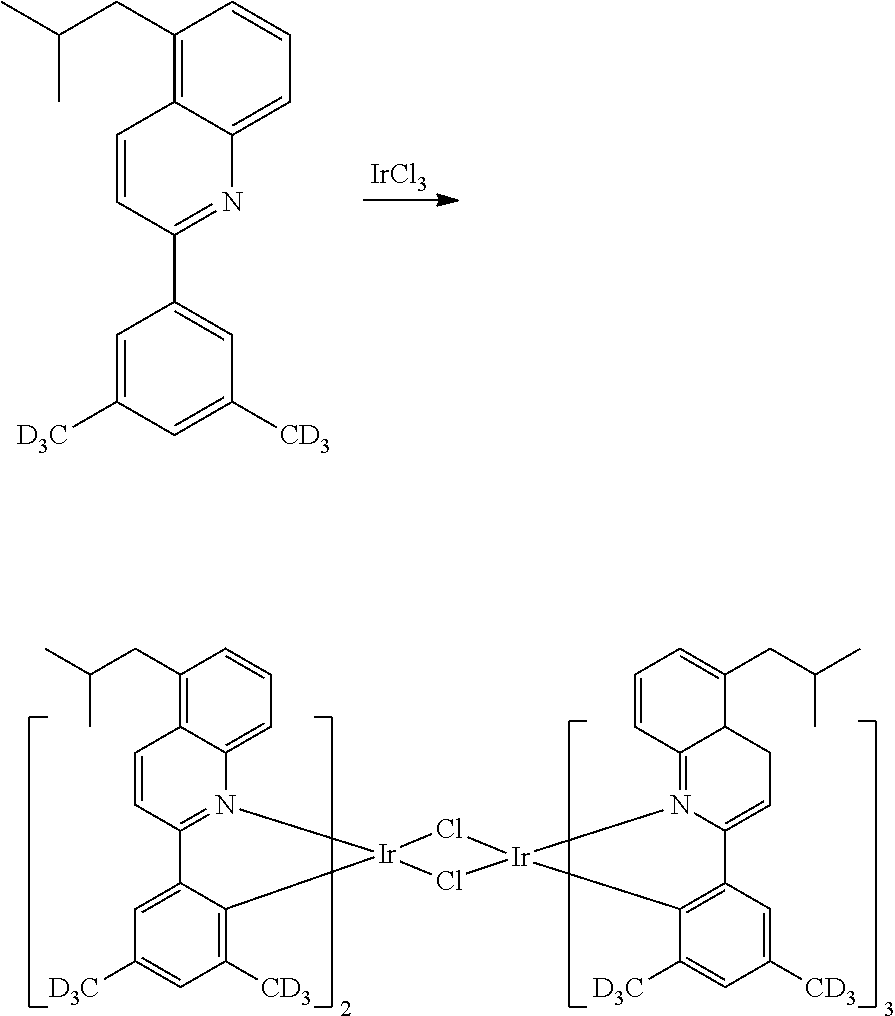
[IrCl3].C1(CC(C)C)=C2C(=CC=C1)N=C(C1=CC([CD3])=CC([D3C])=C1)C=C2.C1(CC(C)C)=C2C(=CC=C1)N1=C(C=C2)C2=CC([D3C])=CC([CD3])=C2[Ir]12Cl[Ir]1(N3=C4C(C(CC(C)C)=CC=C4)CC=C3C3=C1C([D3C])=CC([CD3])=C3)Cl2
